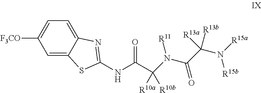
C1=C2C(=CC=C1[F3CO])N=C(NC(=O)C(N([R11])C(C(N([R15a])[R15b])([R13b])[R13a])=O)([R10a])[R10b])S2
